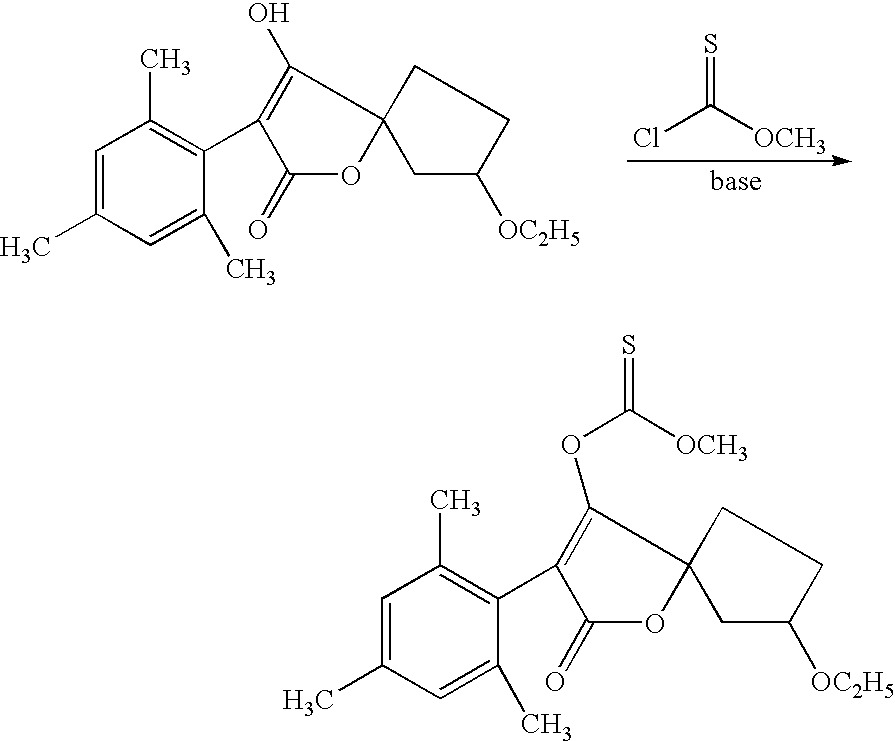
C1=C(C)C=C(C)C(C2=C(O)C3(OC2=O)CCC([OC2H5])C3)=C1C.S=C([OCH3])Cl.C1=C(C)C=C(C)C(C2=C(OC([OCH3])=S)C3(OC2=O)CCC([OC2H5])C3)=C1C
